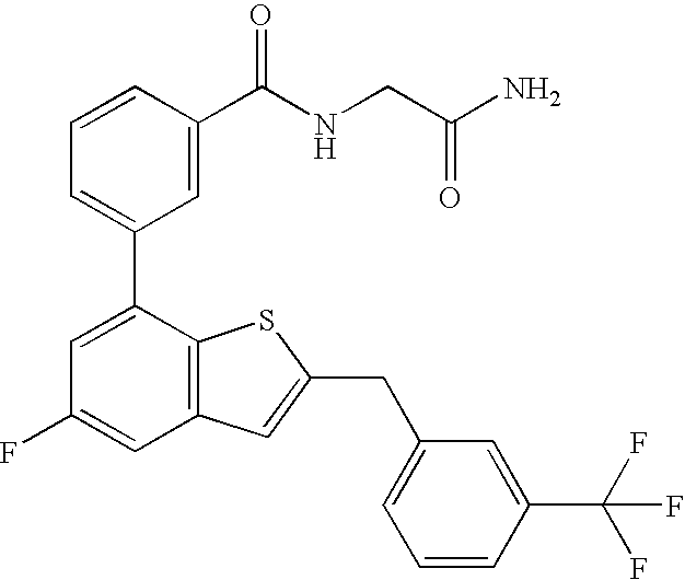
C1=CC(C(NCC(N)=O)=O)=CC(C2=CC(F)=CC3=C2SC(CC2=CC=CC(C(F)(F)F)=C2)=C3)=C1
